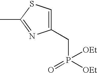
C1(CP([OEt])(=O)[OEt])=CSC(C)=N1
